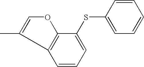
C1(SC2=CC=CC3=C2OC=C3C)=CC=CC=C1
